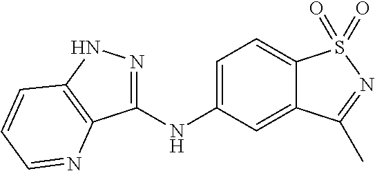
C1(NC2=CC=C3C(=C2)C(C)=NS3(=O)=O)=NNC2=C1N=CC=C2
